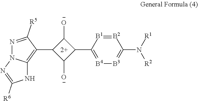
C1([O-])C(C2=[B4][B3]=C(N([R1])[R2])[B2]=[B1]2)C([O-])C1C1=C2N(N=C1[R5])N=C([R6])N2
